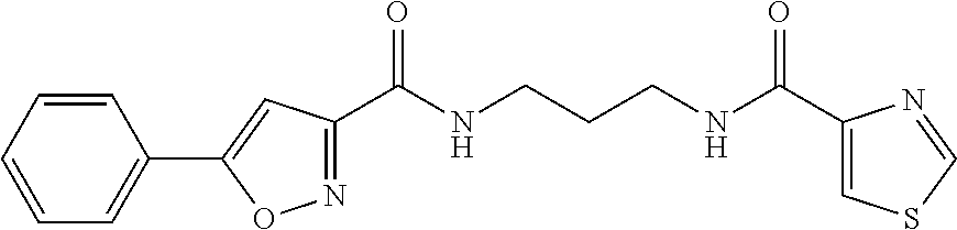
C1(C(NCCCNC(C2=NOC(C3=CC=CC=C3)=C2)=O)=O)=CSC=N1
